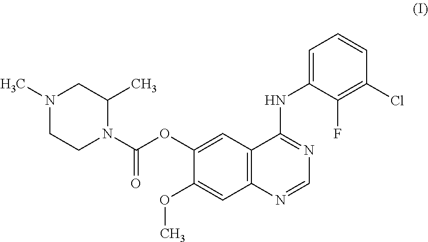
N1(C)CCN(C(OC2=CC3=C(C=C2OC)N=CN=C3NC2=CC=CC(Cl)=C2F)=O)C(C)C1
